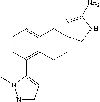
C1=CC(C2=CC=NN2C)=C2C(=C1)CC1(CC2)N=C(N)NC1
